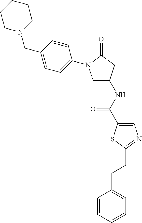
C1N(CC2=CC=C(N3CC(NC(C4=CN=C(CCC5=CC=CC=C5)S4)=O)CC3=O)C=C2)CCCC1
